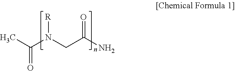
CC(N(CC(N)=O)[R])=O
